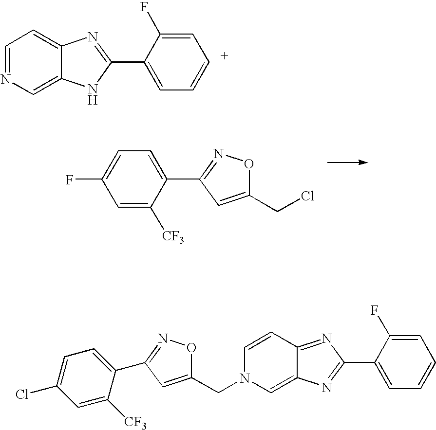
C1=C(F)C=C([CF3])C(C2=NOC(CCl)=C2)=C1.C1=C(F)C(C2=NC3=CC=NC=C3N2)=CC=C1.C1=C(F)C(C2=NC3=CN(CC4=CC(C5=CC=C(Cl)C=C5[CF3])=NO4)C=CC3=N2)=CC=C1
